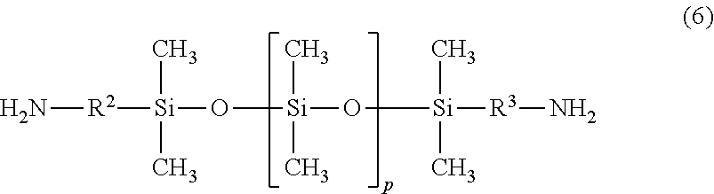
[R2]([Si](O[Si](O[Si](C)(C)[R3]N)(C)C)(C)C)N
